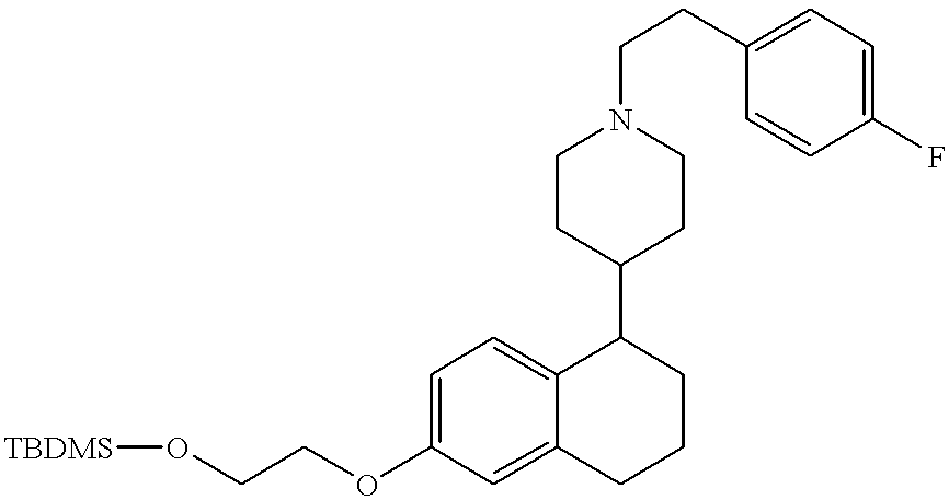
C1=C(OCCO[TBDMS])C=C2C(=C1)C(C1CCN(CCC3=CC=C(F)C=C3)CC1)CCC2
